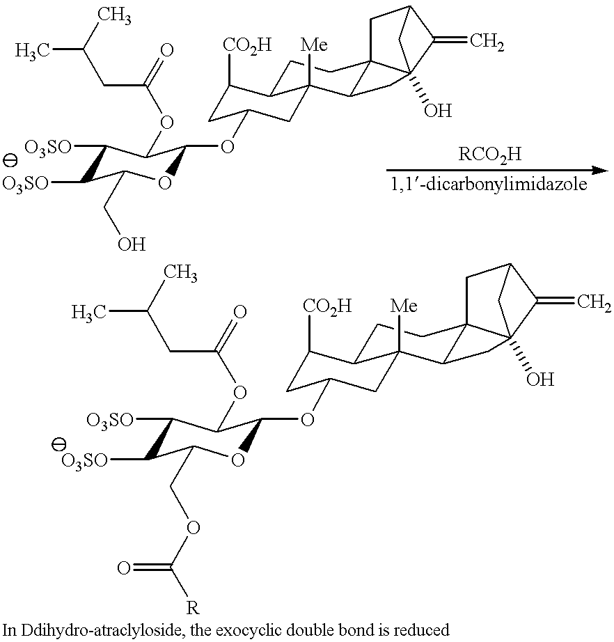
C1([O3SO])C([O3SO])C(CO)OC(OC2CC([CO2H])C3CCC45C(C3([Me])C2)CC42(O)C(=C)C(C5)C2)C1OC(CC(C)C)=O.C1([O3SO])C(OC(CC(C)C)=O)C(OC2CC([CO2H])C3CCC45C(C3([Me])C2)CC42(O)CC(C5)C2=C)OC(COC([R])=O)C1[O3SO]
